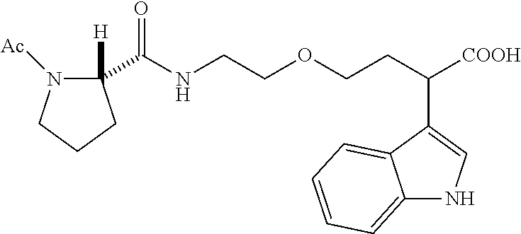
N(CCOCCC([COOH])C1=CNC2=CC=CC=C12)C(=O)C1([H])N([Ac])CCC1
